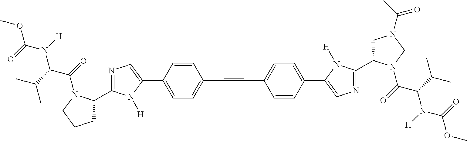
C1=C(C2=CN=C(C3CCCN3C(=O)C(C(C)C)N(C(OC)=O)[H])N2[H])C=CC(C#CC2=CC=C(C3=CN=C(C4CN(C(C)=O)CN4C(=O)C(C(C)C)N(C(OC)=O)[H])N3[H])C=C2)=C1
